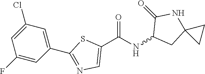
C1(C(NC2CC3(NC2=O)CC3)=O)=CN=C(C2=CC(Cl)=CC(F)=C2)S1
